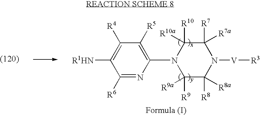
C1([R10])([R10a])C([R7])([R7a])N([V][R3])C([R8])([R8a])C([R9])([R9a])N1C1=C([R5])C([R4])=C([R1HN])C([R6])=N1
